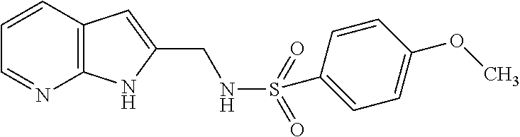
C12=C(C=CC=N1)C=C(CNS(=O)(=O)C1=CC=C(OC)C=C1)N2
